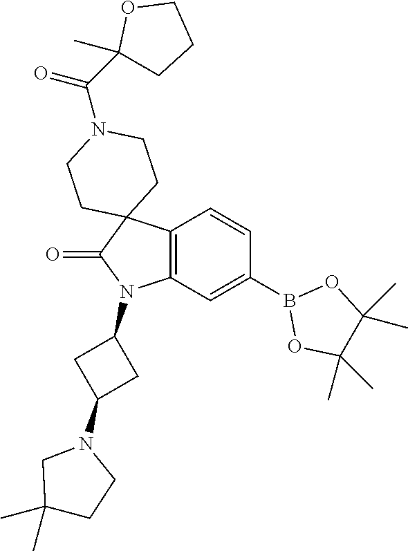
C12=C(C=C(B3OC(C)(C)C(C)(C)O3)C=C1)N(C1CC(N3CC(C)(C)CC3)C1)C(=O)C21CCN(C(=O)C2(C)CCCO2)CC1
